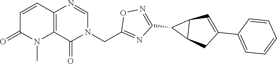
C12=C(N=CN(CC3=NC(C4C5C4C=C(C4=CC=CC=C4)C5)=NO3)C1=O)C=CC(=O)N2C
